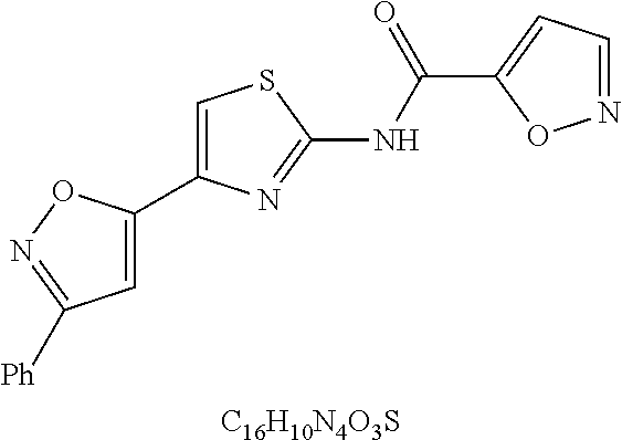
[C16H10N4O3S].C1=C(C2=CSC(NC(C3=CC=NO3)=O)=N2)ON=C1[Ph]
